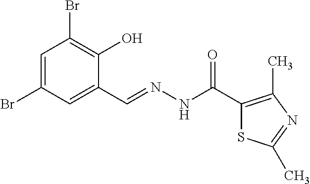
C1=C(Br)C=C(C=NNC(C2=C(C)N=C(C)S2)=O)C(O)=C1Br
